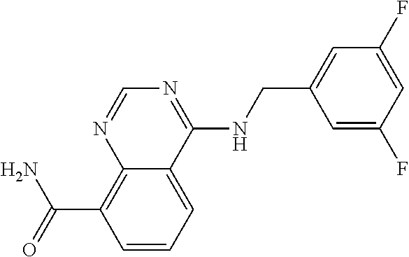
N1=C(NCC2=CC(F)=CC(F)=C2)C2=CC=CC(C(=O)N)=C2N=C1
